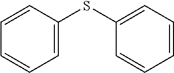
C1=CC(SC2=CC=CC=C2)=CC=C1
